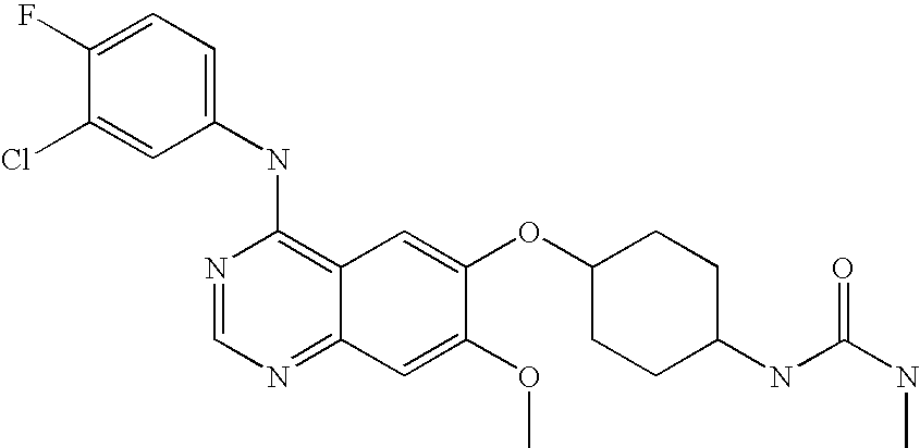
C1(NC2=C3C(=NC=N2)C=C(OC)C(OC2CCC(NC(NC)=O)CC2)=C3)=CC=C(F)C(Cl)=C1
